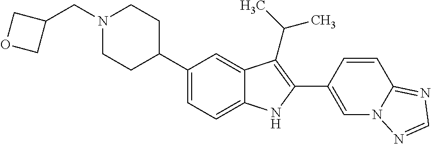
N1(CC2COC2)CCC(C2=CC=C3C(=C2)C(C(C)C)=C(C2=CN4C(=NC=N4)C=C2)N3)CC1
